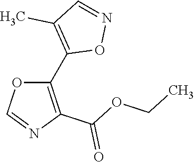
O1C(C2=C(C)C=NO2)=C(C(OCC)=O)N=C1
